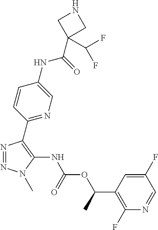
N1=NN(C)C(NC(OC(C2=C(F)N=CC(F)=C2)C)=O)=C1C1=NC=C(NC(=O)C2(C(F)F)CNC2)C=C1
